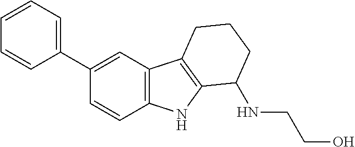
C12=C(C=C(C3=CC=CC=C3)C=C1)C1=C(N2)C(NCCO)CCC1
